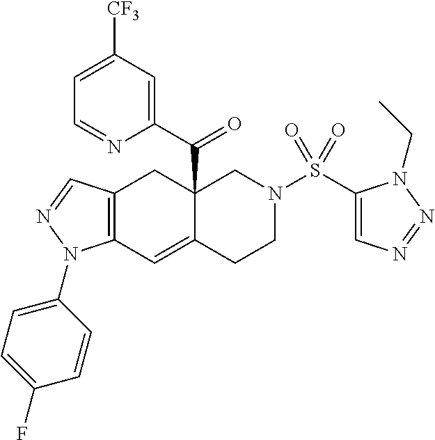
C12=C(C=NN1C1=CC=C(F)C=C1)CC1(C(C3=CC([CF3])=CC=N3)=O)C(=C2)CCN(S(C2=CN=NN2CC)(=O)=O)C1
